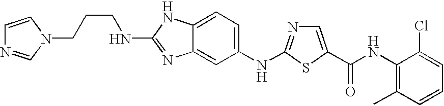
N1=C(NC2=CC=C3C(=C2)N=C(NCCCN2C=CN=C2)N3)SC(C(NC2=C(C)C=CC=C2Cl)=O)=C1
